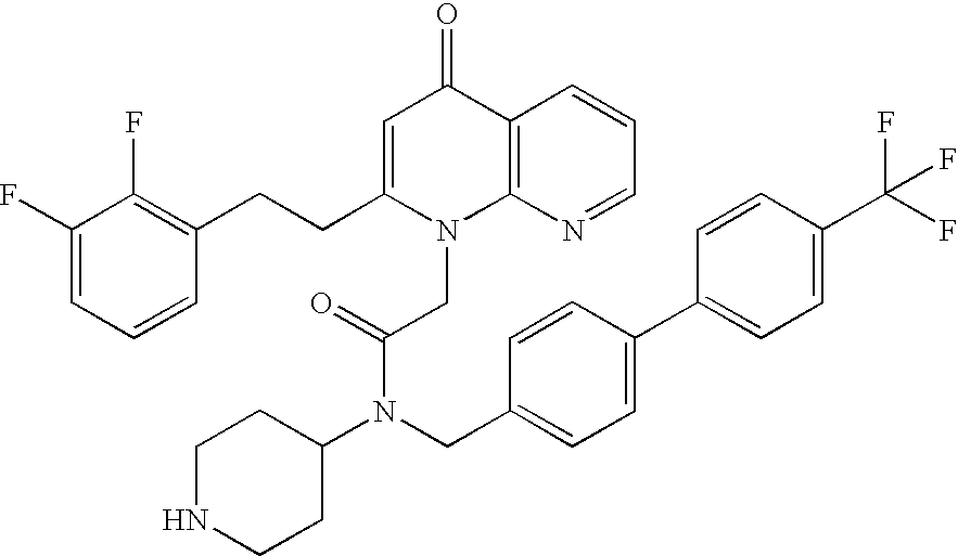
C1=C(CCC2=C(F)C(F)=CC=C2)N(CC(N(C2CCNCC2)CC2=CC=C(C3=CC=C(C(F)(F)F)C=C3)C=C2)=O)C2=C(C1=O)C=CC=N2
